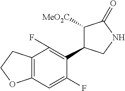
C12=C(C=C(F)C(C3C([MeO2C])C(=O)NC3)=C1F)OCC2
